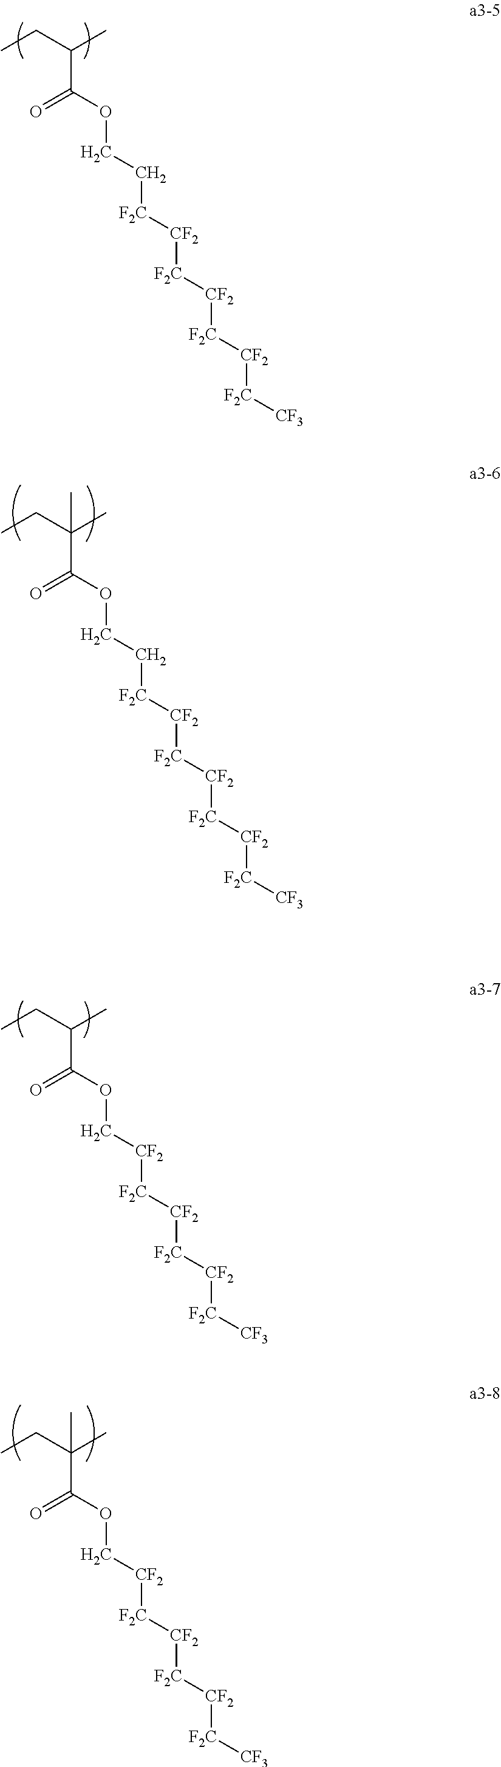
CCC(C)C(OCC[F2C][CF2][F2C][CF2][F2C][CF2][F2C][CF3])=O.CCC(C)(C(OCC[F2C][CF2][F2C][CF2][F2C][CF2][F2C][CF3])=O)C.CCC(C)C(OC[CF2][F2C][CF2][F2C][CF2][F2C][CF3])=O.CCC(C)(C(OC[CF2][F2C][CF2][F2C][CF2][F2C][CF3])=O)C
